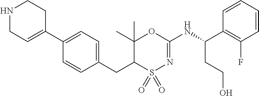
C1=C(C2=CCNCC2)C=CC(CC2C(C)(C)OC(NC(C3=C(F)C=CC=C3)CCO)=NS2(=O)=O)=C1
